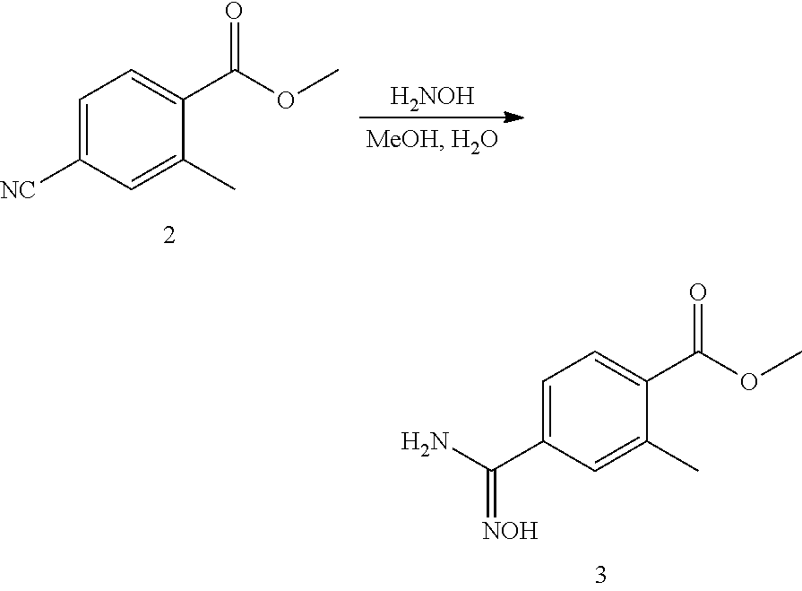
C1=C(C(N)=[NOH])C=C(C)C(C(OC)=O)=C1.[H2NOH].C1=C([NC])C=C(C)C(C(OC)=O)=C1
